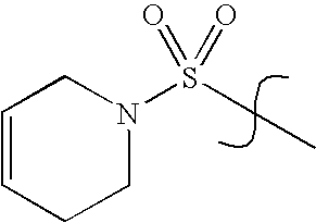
N1(S(CC)(=O)=O)CC=CCC1
